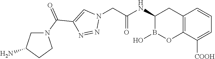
C1(NC(CN2C=C(C(N3CC(N)CC3)=O)N=N2)=O)B(O)OC2=C(C1)C=CC=C2[COOH]
